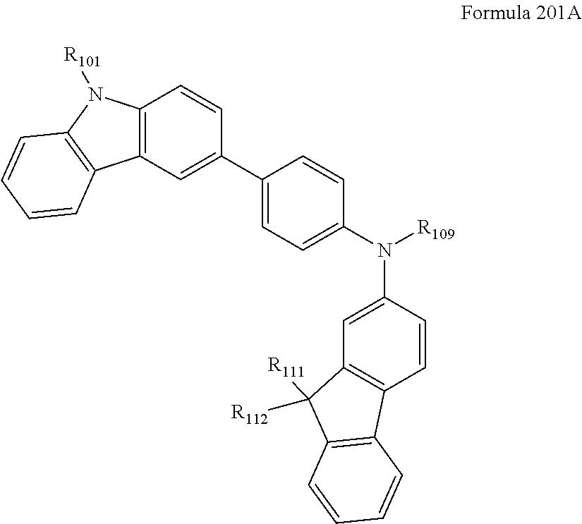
C12=C(C=C(C3=CC=C(N([R109])C4=CC5=C(C=C4)C4=C(C5([R112])[R111])C=CC=C4)C=C3)C=C1)C1=C(N2[R101])C=CC=C1
